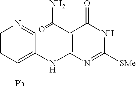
C1=CC([Ph])=C(NC2=C(C(=O)N)C(=O)NC([SMe])=N2)C=N1
